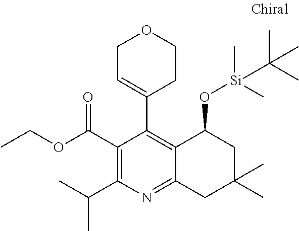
C1(C(OCC)=O)=C(C(C)C)N=C2C(=C1C1=CCOCC1)C(O[Si](C)(C)C(C)(C)C)CC(C)(C)C2
